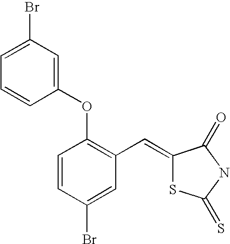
C1=CC(Br)=CC(C=C2SC(=S)NC2=O)=C1OC1=CC(Br)=CC=C1
